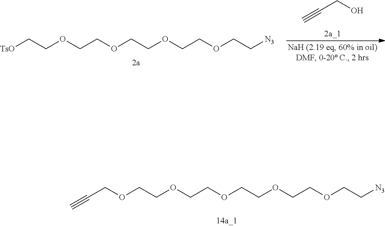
C#CCO.[TsO]CCOCCOCCOCCOCC[N3].C#CCOCCOCCOCCOCCOCC[N3]
